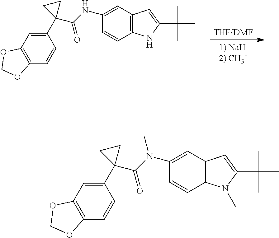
C1(C2(C(NC3=CC4=C(C=C3)NC(C(C)(C)C)=C4)=O)CC2)=CC2=C(C=C1)OCO2.C1(C2(C(N(C3=CC4=C(C=C3)N(C)C(C(C)(C)C)=C4)C)=O)CC2)=CC2=C(C=C1)OCO2
